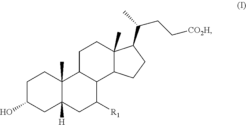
C1C(O)CC2([H])C(C)(C1)C1C(C([R1])C2)C2C(C)(CC1)C(C(CC[CO2H])C)CC2
